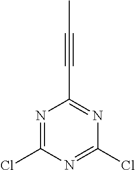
N1=C(Cl)N=C(Cl)N=C1C#CC
